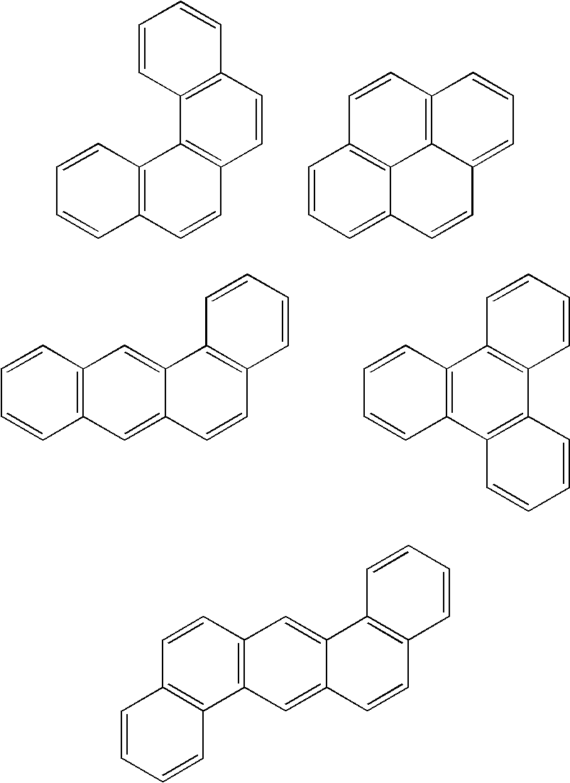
C12=C(C=CC3=C1C1=C(C=C3)C=CC=C1)C=CC=C2.C12=C3C(=CC=C1)C=CC1=CC=CC(=C31)C=C2.C1=CC2=C(C=C1)C=C1C(=C2)C2=C(C=C1)C=CC=C2.C1=CC2=C(C=C1)C1=C(C3=C2C=CC=C3)C=CC=C1.C1=CC2=C(C3=C1C=CC=C3)C=C1C(=C2)C2=C(C=C1)C=CC=C2
